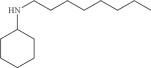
C(CCCCCC)CNC1CCCCC1
